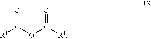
[R1]C(OC([R1])=O)=O
